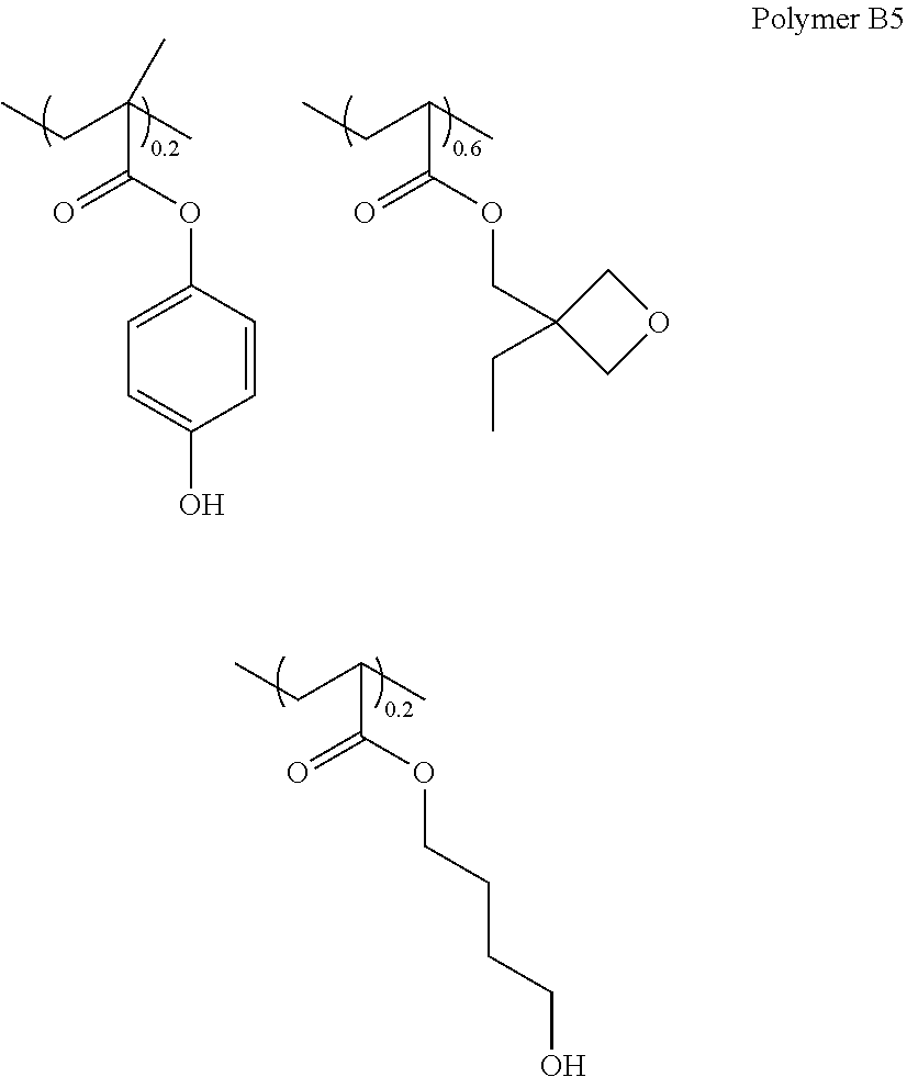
CCC(C)C(OCCCCO)=O.CCC(C)(C(OC1=CC=C(O)C=C1)=O)C.CCC(C)C(OCC1(CC)COC1)=O
